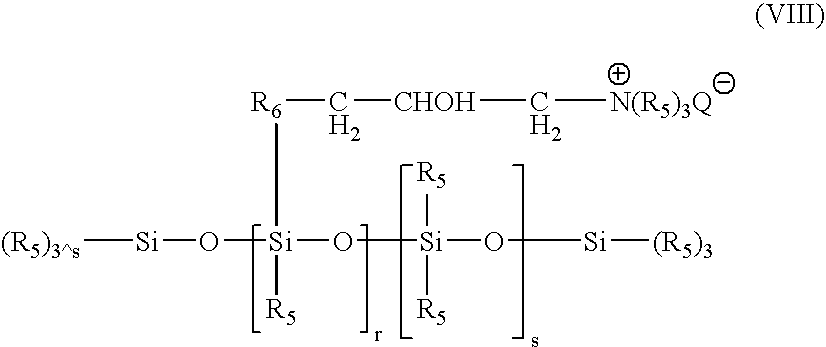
[(R5)3^s][Si]O[Si](O[Si](O[Si][(R5)3])([R5])[R5])([R6]C[CHOH]C[N(R5)3Q])[R5]
